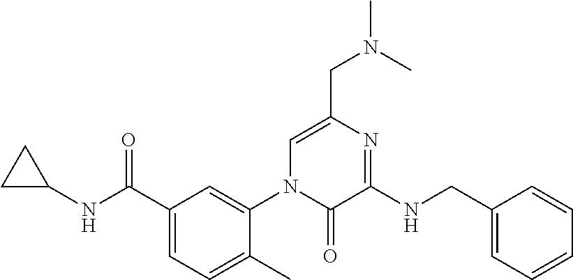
C1CC1NC(C1=CC=C(C)C(N2C=C(CN(C)C)N=C(NCC3=CC=CC=C3)C2=O)=C1)=O
